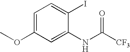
C1=C(OC)C=C(NC([CF3])=O)C(I)=C1
